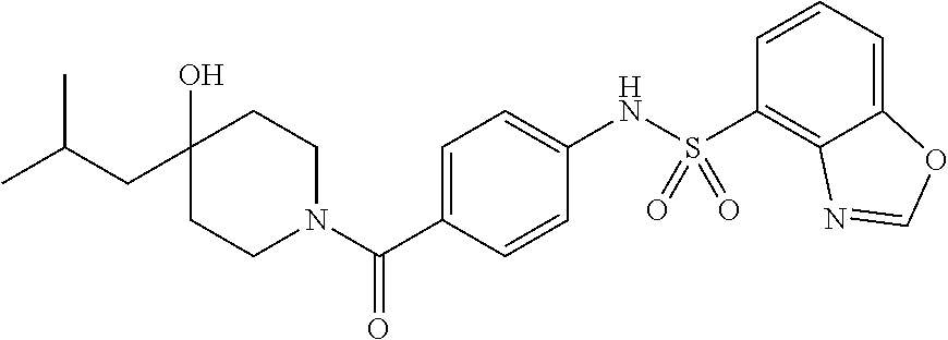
C1CN(C(C2=CC=C(NS(C3=C4C(=CC=C3)OC=N4)(=O)=O)C=C2)=O)CCC1(O)CC(C)C
